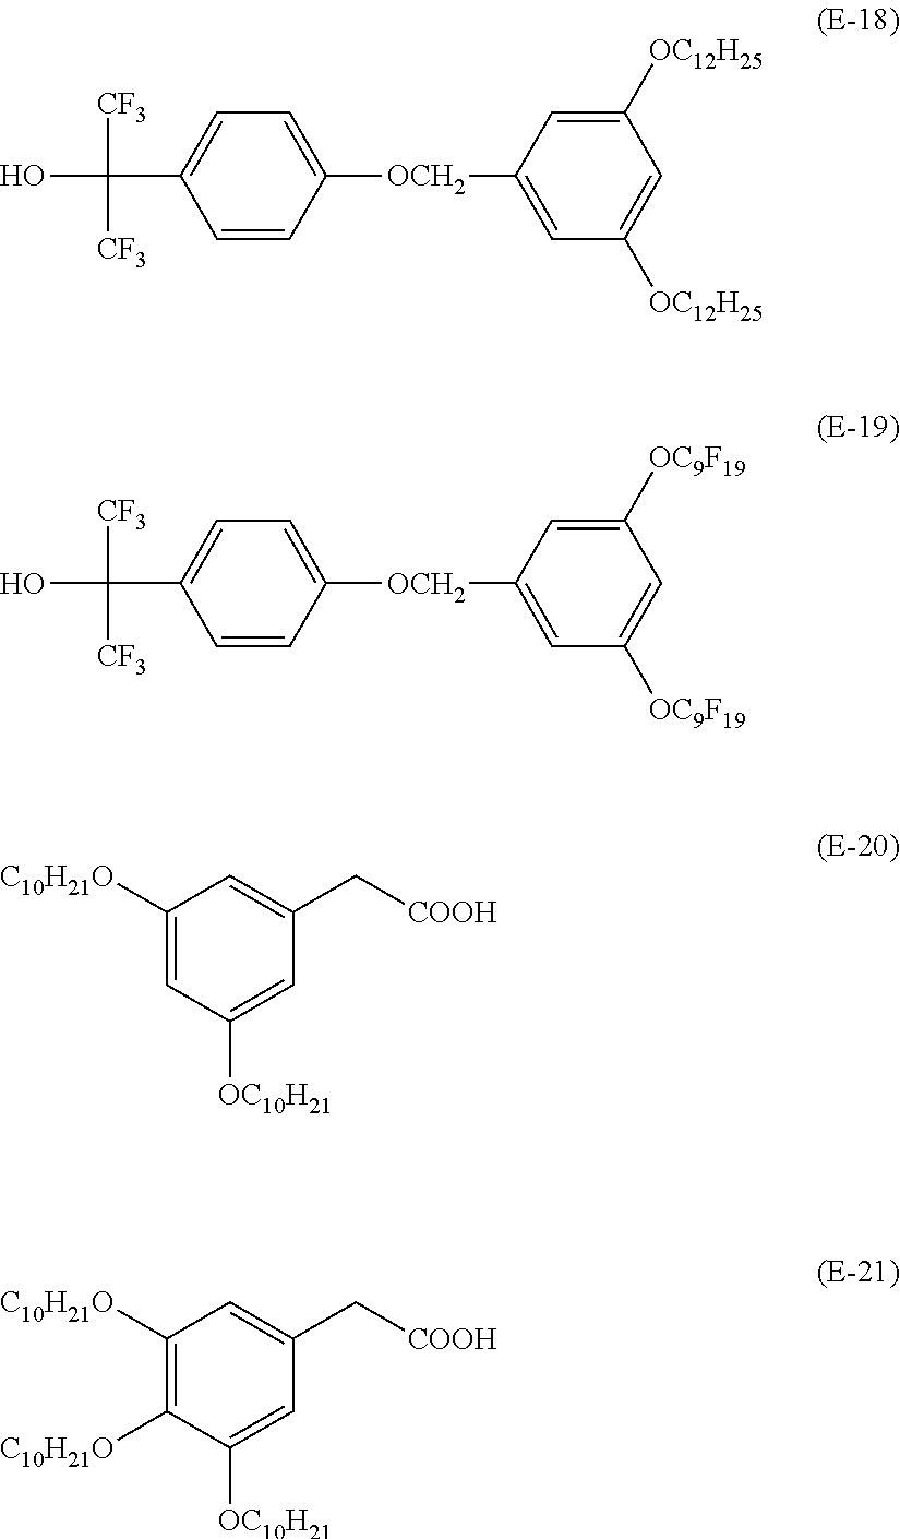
C1=CC([OCH2]C2=CC([OC12H25])=CC([OC12H25])=C2)=CC=C1C([CF3])(O)[CF3].C1=CC([OCH2]C2=CC([OC9F19])=CC([OC9F19])=C2)=CC=C1C([CF3])(O)[CF3].C1([C10H21O])=CC([OC10H21])=CC(C[COOH])=C1.C1([C10H21O])=C([C10H21O])C([OC10H21])=CC(C[COOH])=C1
